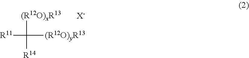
[R11]C([(R12O)xR13])([R14])[(R12O)yR13].[X-]
